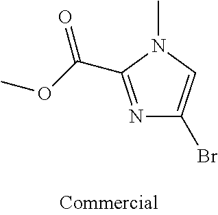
N1=C(C(OC)=O)N(C)C=C1Br
